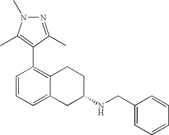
N1=C(C)C(C2=C3C(=CC=C2)CC(NCC2=CC=CC=C2)CC3)=C(C)N1C
